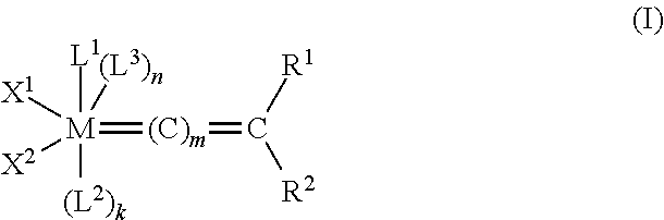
[L1][M]([(L2)k])([X1])([X2])([(L3)n])=[(C)m]=C([R1])[R2]
